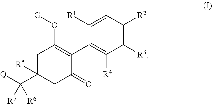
C1C(C([Q])([R7])[R6])([R5])CC(=O)C(C2=C([R4])C([R3])=C([R2])C=C2[R1])=C1O[G]
